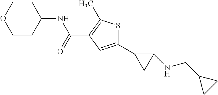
N(C(C1=C(C)SC(C2CC2NCC2CC2)=C1)=O)C1CCOCC1
